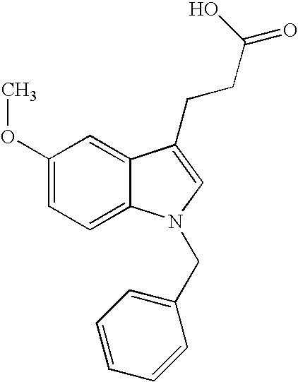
C12=CC(OC)=CC=C1N(CC1=CC=CC=C1)C=C2CCC(O)=O
